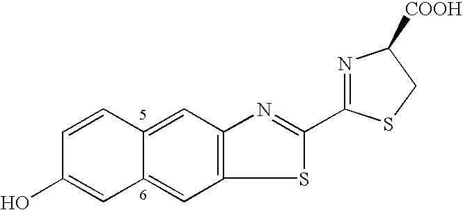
C1=CC2=CC3=C(C=C2C=C1O)SC(C1=NC([COOH])CS1)=N3
